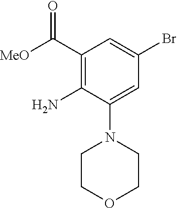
C1(C([MeO])=O)=C(N)C(N2CCOCC2)=CC(Br)=C1
